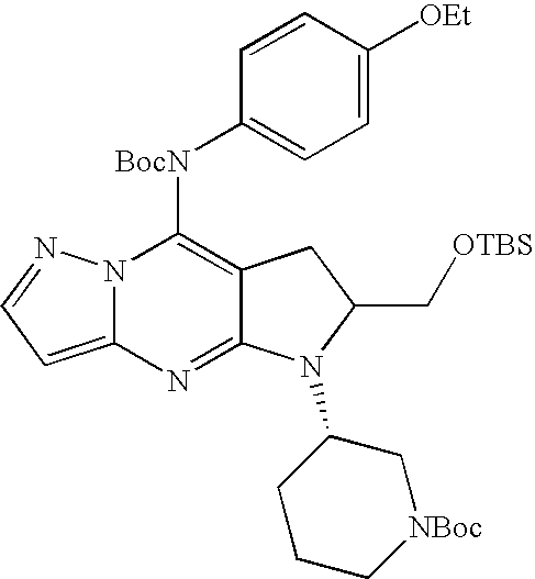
N12C(=CC=N1)N=C1C(=C2[BocN]C2=CC=C([OEt])C=C2)CC(C[OTBS])N1C1CCC[NBoc]C1
